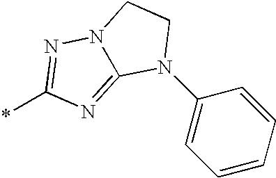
C12=NC(*)=NN1CCN2C1=CC=CC=C1
